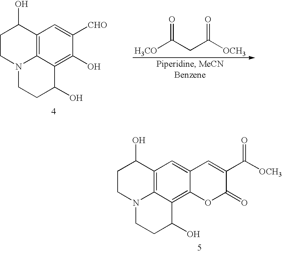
C([H3CO])(CC([OCH3])=O)=O.C1CN2C3=C(C1O)C=C([CHO])C(O)=C3C(O)CC2.C1CN2C3=C(C1O)C=C1C(=C3C(O)CC2)OC(=O)C(C([OCH3])=O)=C1
